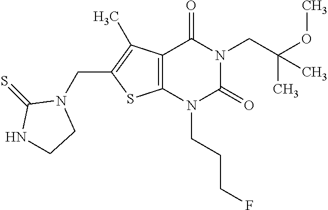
C12=C(N(CCCF)C(=O)N(CC(OC)(C)C)C1=O)SC(CN1C(=S)NCC1)=C2C
